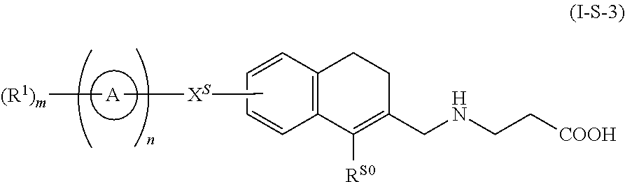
C12=C(C=CC=C1)CCC(CNCC[COOH])=C2[RS0].[(R1)m][A][XS]CC
